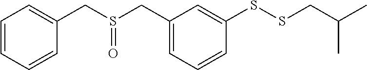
C1=CC=CC(CS(CC2=CC=CC(SSCC(C)C)=C2)=O)=C1
